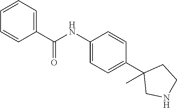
C1(NC(C2=CC=CC=C2)=O)=CC=C(C2(C)CNCC2)C=C1
